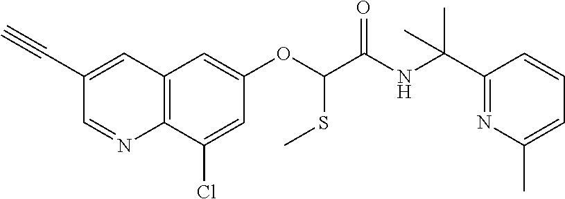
C1(C#C)=CC2=C(N=C1)C(Cl)=CC(OC(SC)C(NC(C1=NC(C)=CC=C1)(C)C)=O)=C2
